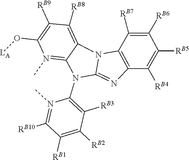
C1(N2C3=NC4=C(N3C3=C([RB8])C([RB9])=C(O[LA])N(C)=C23)C([RB7])=C([RB6])C([RB5])=C4[RB4])=C([RB3])C([RB2])=C([RB1])C([RB10])=N1C
